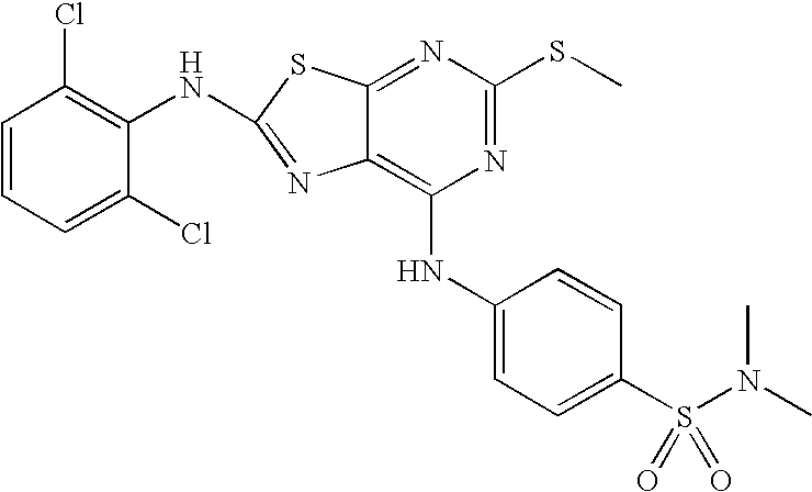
N1=C(SC)N=C2C(=C1NC1=CC=C(S(N(C)C)(=O)=O)C=C1)N=C(NC1=C(Cl)C=CC=C1Cl)S2
